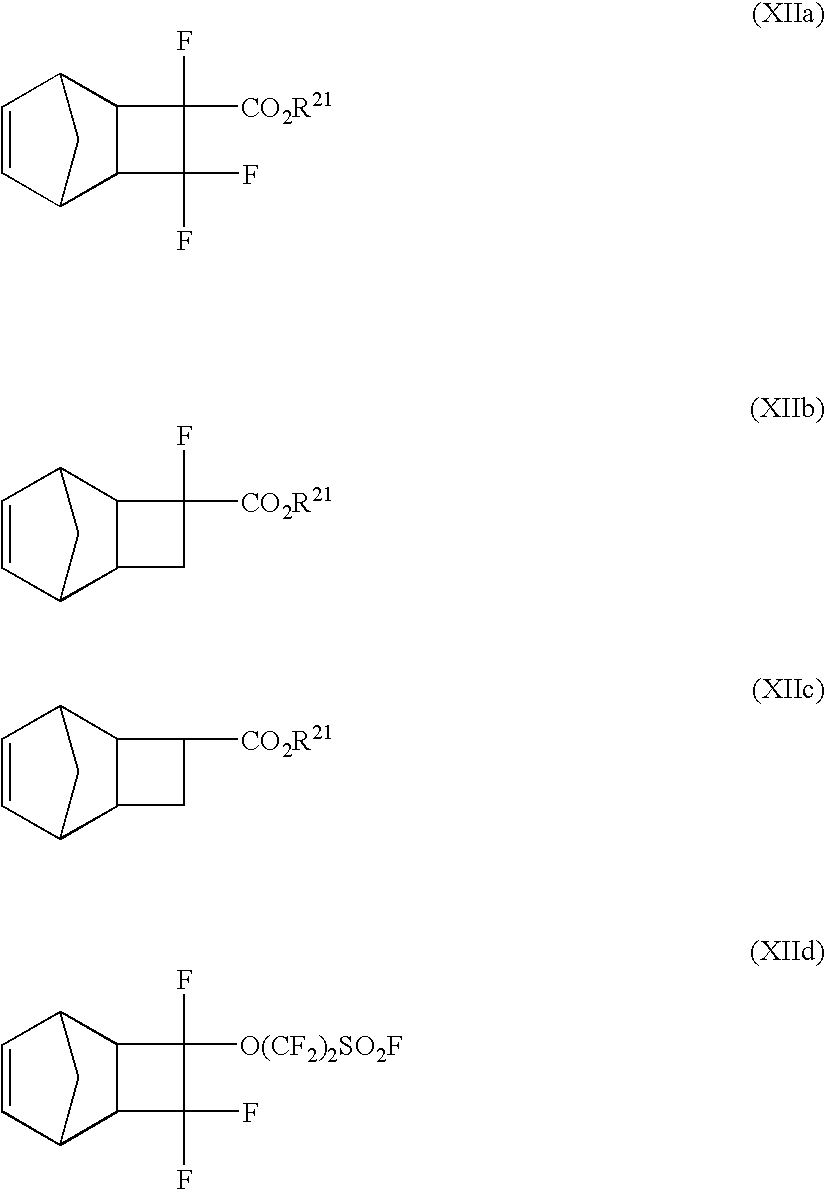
C1=CC2C3C(C1C2)C(F)(F)C3(F)[CO2R21].C1=CC2C3C(C1C2)CC3(F)[CO2R21].C1=CC2C3C(C1C2)CC3[CO2R21].C1=CC2C3C(C1C2)C(F)(F)C3(F)[O(CF2)2SO2F]
